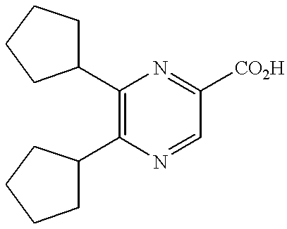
C1(C2CCCC2)=C(C2CCCC2)N=CC([CO2H])=N1
